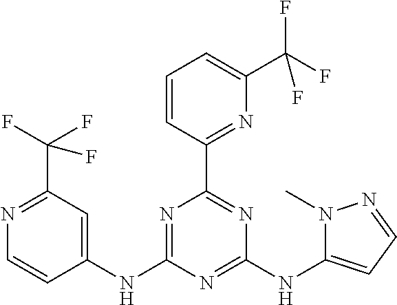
C1(NC2=NC(C3=NC(C(F)(F)F)=CC=C3)=NC(NC3=CC=NN3C)=N2)=CC(C(F)(F)F)=NC=C1
